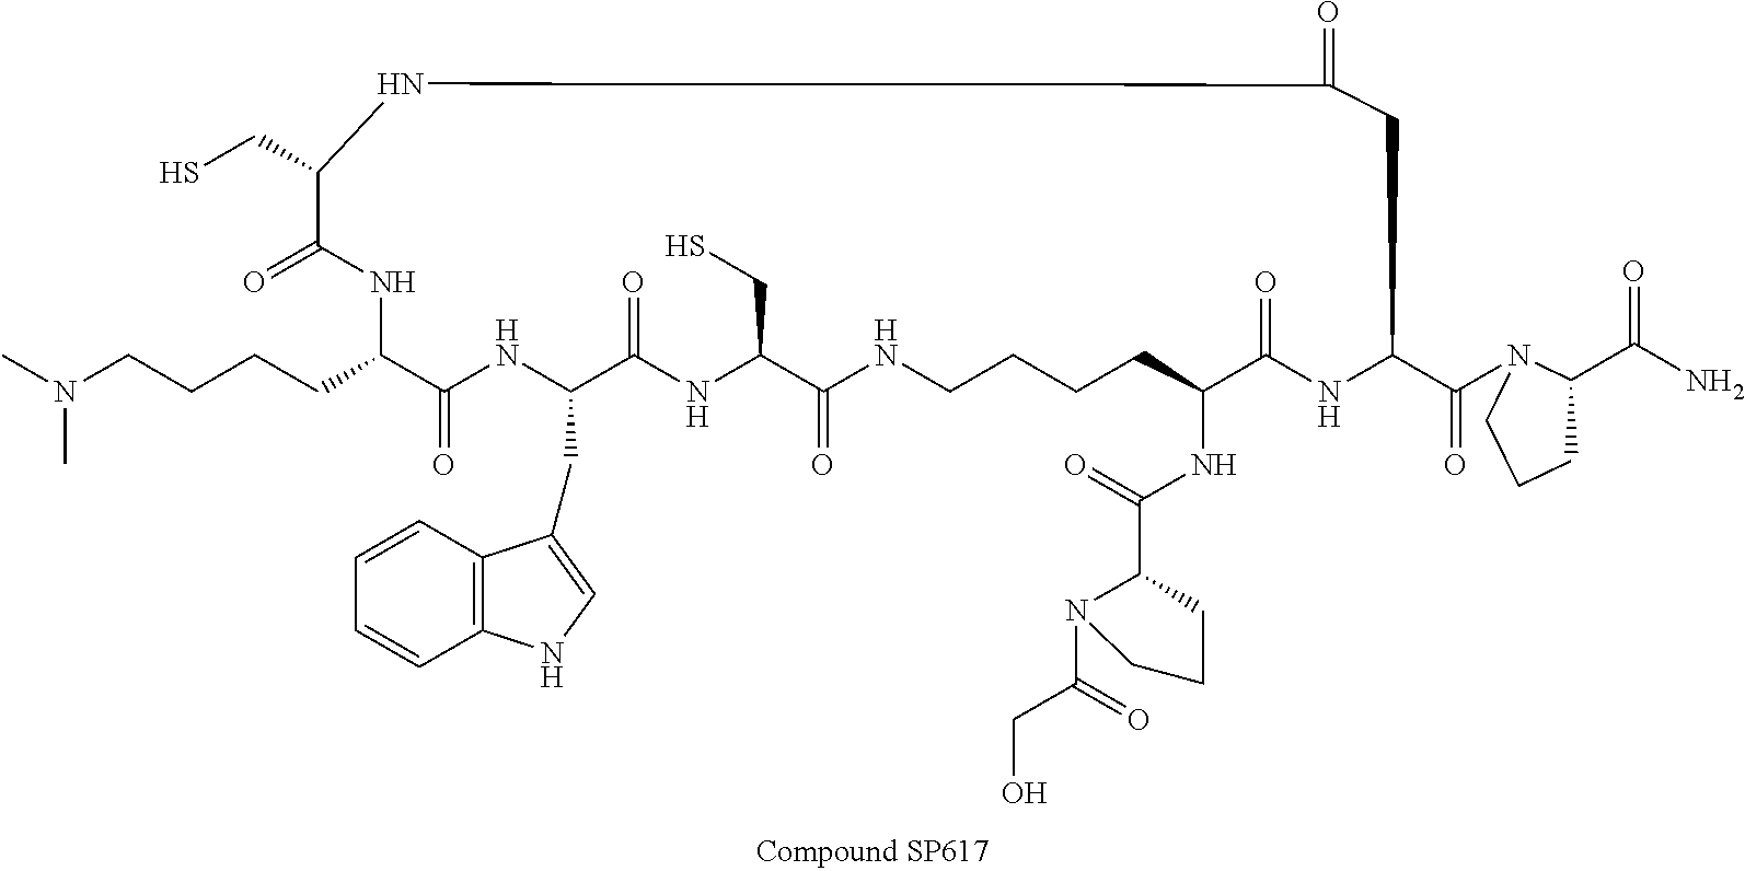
SCC1C(=O)NC(CCCCN(C)C)C(=O)NC(CC2=CNC3=C2C=CC=C3)C(=O)NC(CS)C(=O)NCCCCC(NC(C2N(C(CO)=O)CCC2)=O)C(=O)NC(C(=O)N2C(C(N)=O)CCC2)CC(=O)N1
